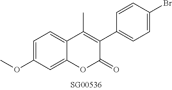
O(C1=CC=C2C(=C1)OC(=O)C(C1=CC=C(Br)C=C1)=C2C)C
